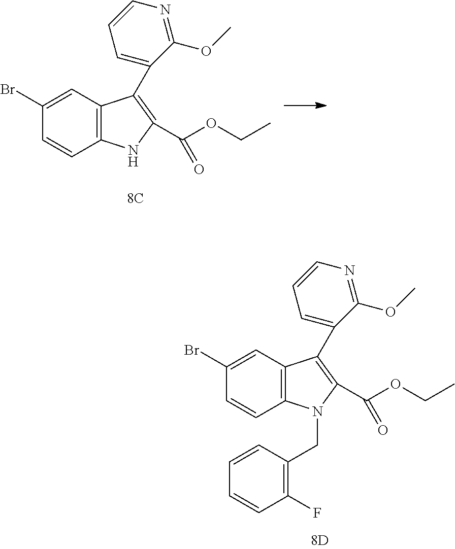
C12=C(C=C(Br)C=C1)C(C1=CC=CN=C1OC)=C(C(OCC)=O)N2.C12=C(C=C(Br)C=C1)C(C1=CC=CN=C1OC)=C(C(OCC)=O)N2CC1=C(F)C=CC=C1
